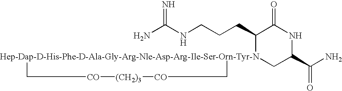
NC(NCCCC1[Hep-Dap-D-His-Phe-D-Ala-Gly-Arg-Nle-Asp-Arg-Ile-Ser-Orn-Tyr-N]2(CC(C(N)=O)NC1=O)C[CO][(CH2)3][CO]C2)=N
